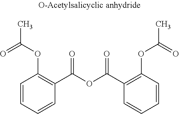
C1=CC=CC(C(OC(C2=C(OC(C)=O)C=CC=C2)=O)=O)=C1OC(C)=O
